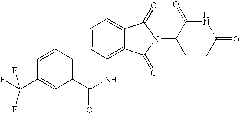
C1=CC=C2C(=C1NC(C1=CC=CC(C(F)(F)F)=C1)=O)C(=O)N(C1CCC(=O)NC1=O)C2=O
